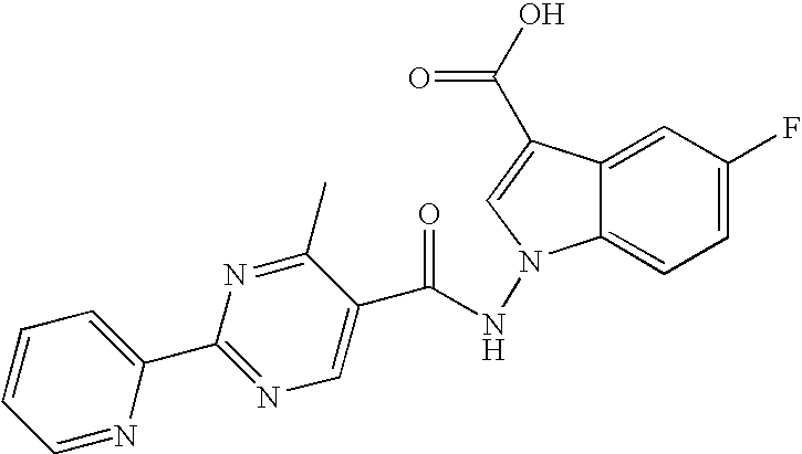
C1=C(F)C=C2C(=C1)N(NC(C1=CN=C(C3=CC=CC=N3)N=C1C)=O)C=C2C(O)=O
